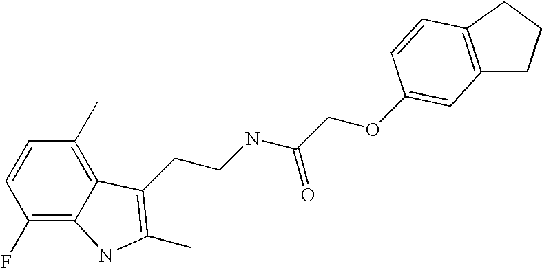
C1(F)=C2C(=C(C)C=C1)C(CCNC(COC1=CC3=C(CCC3)C=C1)=O)=C(C)N2
